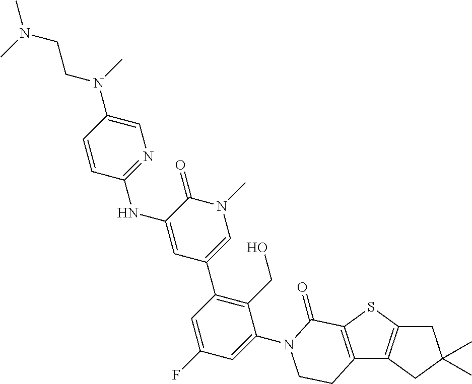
C12=C(SC3=C1CC(C)(C)C3)C(=O)N(C1=CC(F)=CC(C3=CN(C)C(=O)C(NC4=NC=C(N(CCN(C)C)C)C=C4)=C3)=C1CO)CC2
